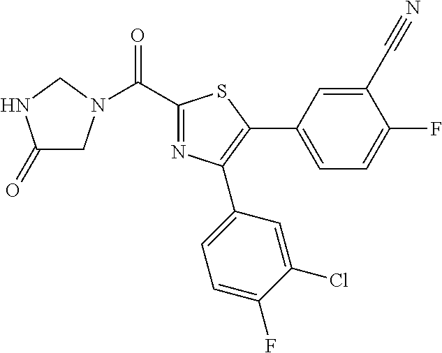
C1(=O)CN(C(C2=NC(C3=CC=C(F)C(Cl)=C3)=C(C3=CC=C(F)C(C#N)=C3)S2)=O)CN1
